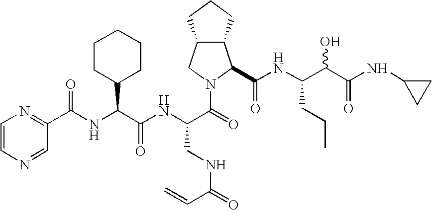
C12C(CCC1)C(C(NC(C(C(NC1CC1)=O)O)CCC)=O)N(C(=O)C(NC(C(NC(C1=NC=CN=C1)=O)C1CCCCC1)=O)CNC(=O)C=C)C2
